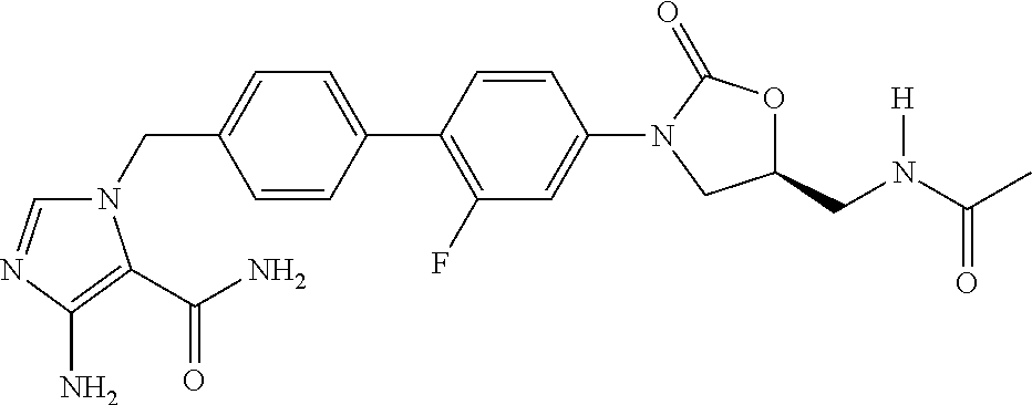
C1=CC(C2=C(F)C=C(N3CC(CN(C(C)=O)[H])OC3=O)C=C2)=CC=C1CN1C=NC(N)=C1C(N)=O
